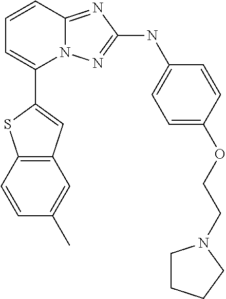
C1=CC2=NC(NC3=CC=C(OCCN4CCCC4)C=C3)=NN2C(C2=CC3=C(S2)C=CC(C)=C3)=C1
